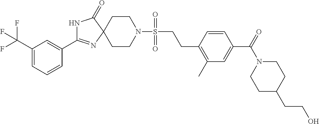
N1C(=O)C2(N=C1C1=CC(C(F)(F)F)=CC=C1)CCN(S(CCC1=C(C)C=C(C(=O)N3CCC(CCO)CC3)C=C1)(=O)=O)CC2
